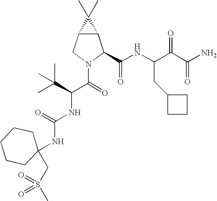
C12C(CN(C(=O)C(C(C)(C)C)NC(NC3(CS(C)(=O)=O)CCCCC3)=O)C1C(NC(C(C(N)=O)=O)CC1CCC1)=O)C2(C)C
